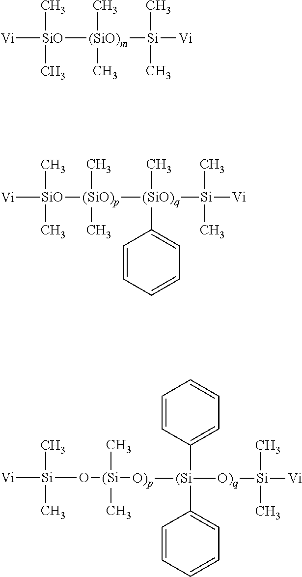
[Vi][SiO]([(SiO)m]([Si]([Vi])(C)C)(C)C)(C)C.[(SiO)p](C)(C)([SiO](C)(C)[Vi])[(SiO)q]([Si]([Vi])(C)C)(C)C1=CC=CC=C1.C1=CC=CC=C1[(Si]([O)q][Si](C)(C)[Vi])([O)p][(Si](O[Si]([Vi])(C)C)(C)C)C1=CC=CC=C1
